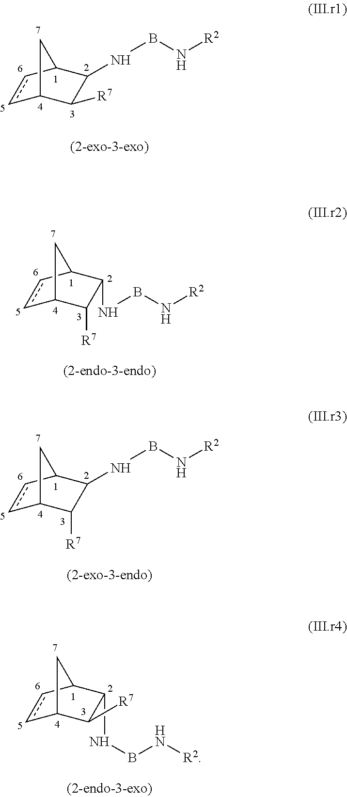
c1cC2C(NBN[R2])C([R7])C1C2.c1cC2C(NBN[R2])C([R7])C1C2.c1cC2C(NBN[R2])C([R7])C1C2.C1(NBN[R2])C([R7])C2ccC1C2
